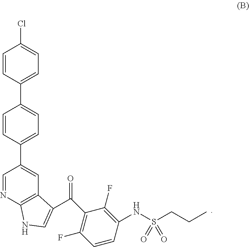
C1=CC(C2=CC=C(C3=CC4=C(N=C3)NC=C4C(=O)C3=C(F)C=CC(NS(CCC)(=O)=O)=C3F)C=C2)=CC=C1Cl
